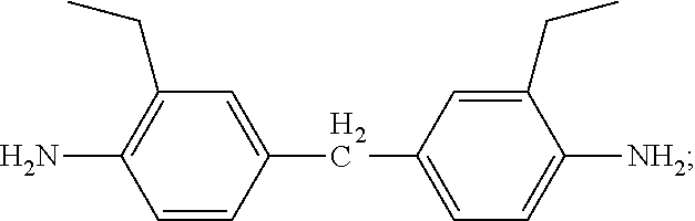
C1=CC(CC2=CC=C([NH2])C(CC)=C2)=CC(CC)=C1N
